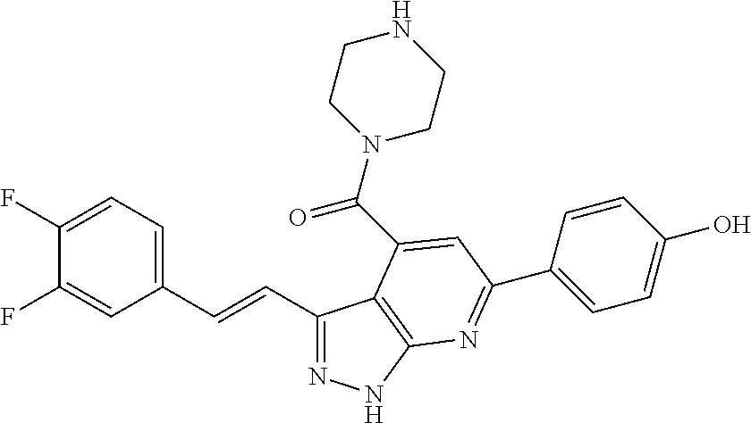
C1(C=CC2=CC=C(F)C(F)=C2)=NNC2=C1C(C(N1CCNCC1)=O)=CC(C1=CC=C(O)C=C1)=N2
